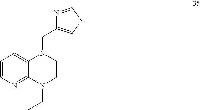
C1=CN=C2C(=C1)N(CC1=CNC=N1)CCN2CC
